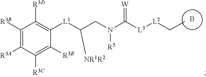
B.C(CN(C([L3][L2]CC)=[W])[R5])([L1]C1=C([R3D])C([R3B])=C([R3A])C([R3C])=C1[R3E])[NR1R2]
